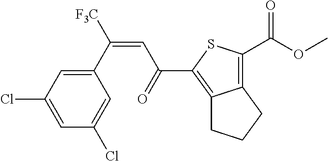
C1(C([F3C])=CC(C2=C3C(=C(C(OC)=O)S2)CCC3)=O)=CC(Cl)=CC(Cl)=C1
